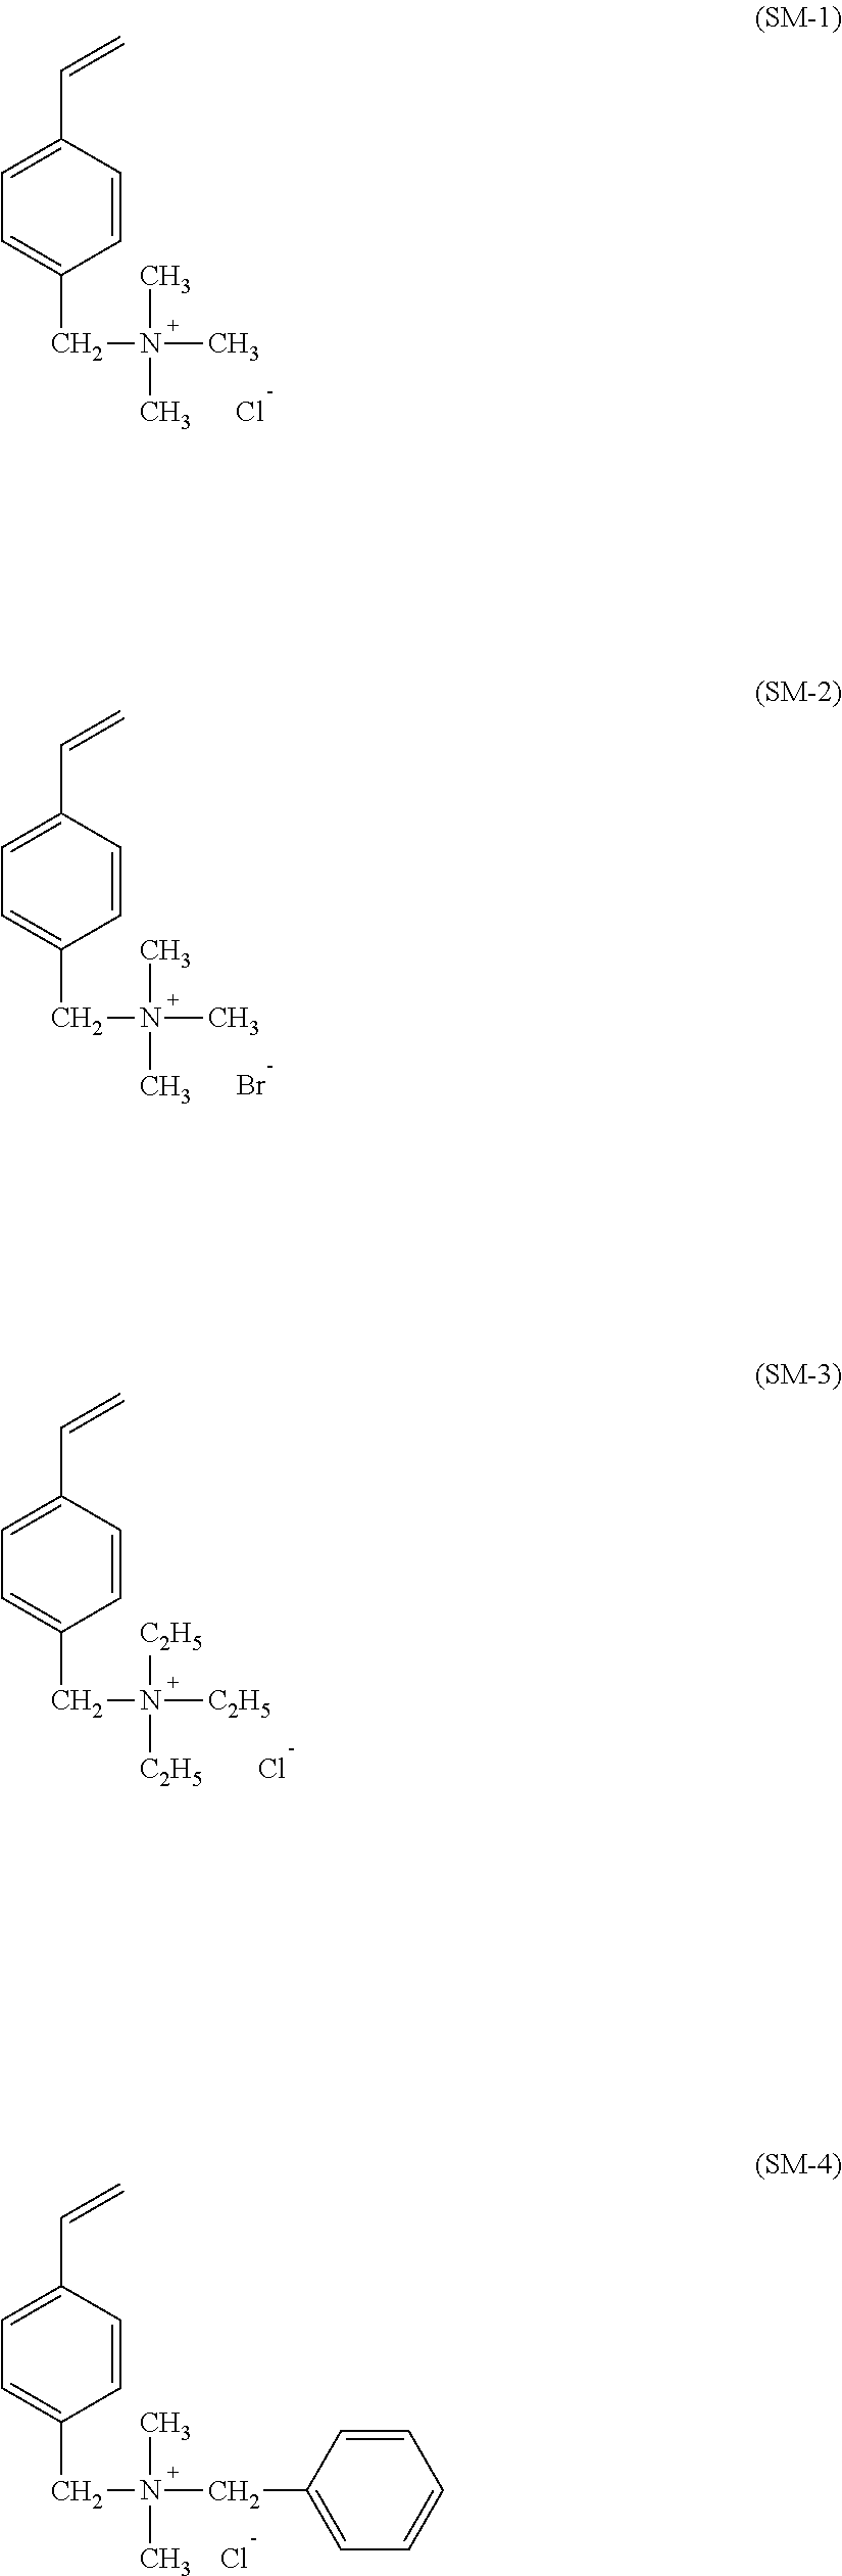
C1=C(C=C)C=CC(CN(C)(C)C)=C1.Cl.C1=C(C=C)C=CC(CN(C)(C)C)=C1.Br.C1=C(C=C)C=CC(CN([C2H5])([C2H5])[C2H5])=C1.Cl.C1=C(C=C)C=CC(CN(CC2=CC=CC=C2)(C)C)=C1.Cl
